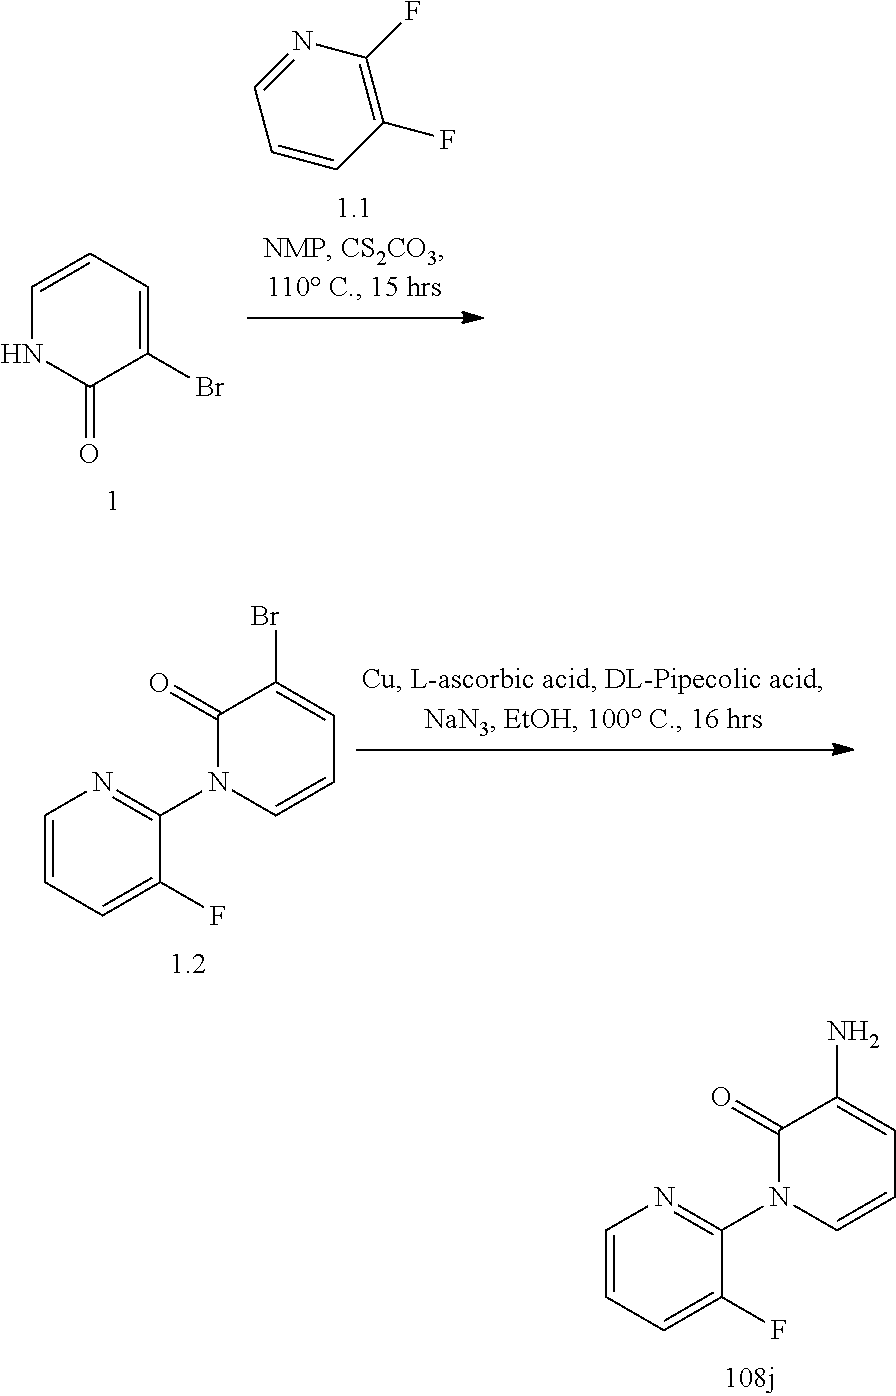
C1=CC(F)=C(F)N=C1.C1(Br)=CC=CNC1=O.C1(=O)N(C2=NC=CC=C2F)C=CC=C1Br.C1(=O)N(C2=NC=CC=C2F)C=CC=C1N
